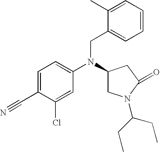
C1=C(C#N)C(Cl)=CC(N(C2CN(C(CC)CC)C(=O)C2)CC2=CC=CC=C2C)=C1
